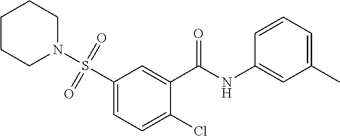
C1(S(N2CCCCC2)(=O)=O)=CC=C(Cl)C(C(=O)NC2=CC(C)=CC=C2)=C1
